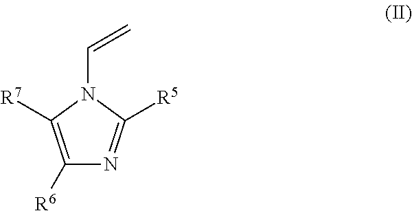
C1([R6])=C([R7])N(C=C)C([R5])=N1
